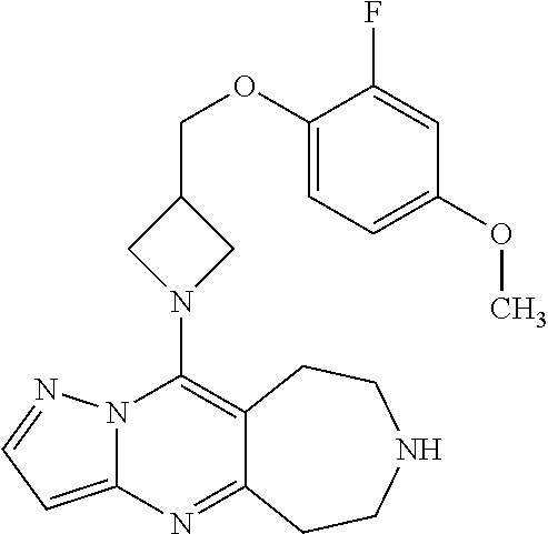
N12C(=CC=N1)N=C1C(=C2N2CC(COC3=CC=C(OC)C=C3F)C2)CCNCC1
